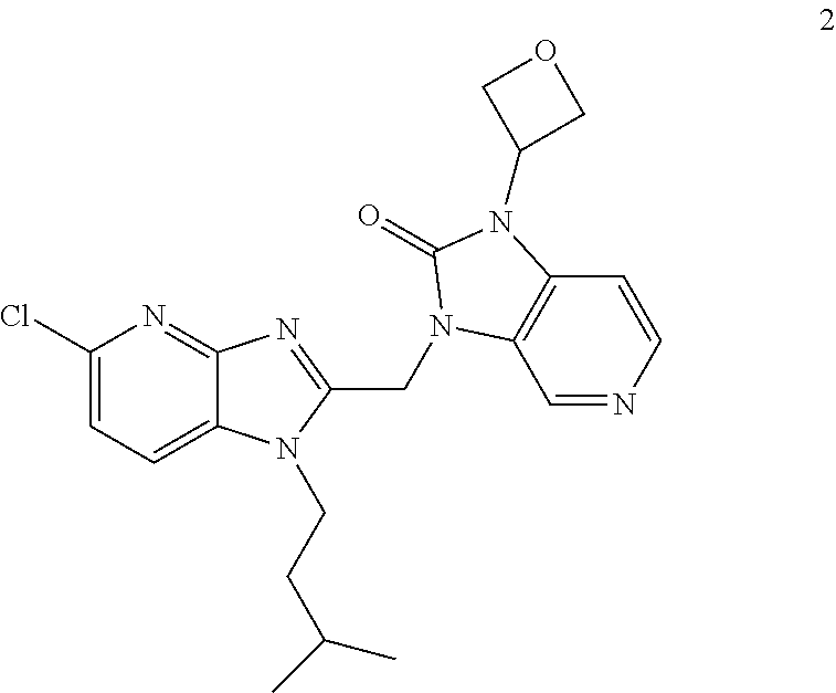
C1(Cl)=CC=C2C(=N1)N=C(CN1C3=C(C=CN=C3)N(C3COC3)C1=O)N2CCC(C)C
